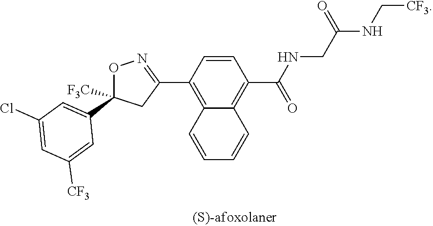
C1=CC(C2=NOC(C3=CC(Cl)=CC([CF3])=C3)([F3C])C2)=C2C(=C1C(NCC(NC[CF3])=O)=O)C=CC=C2
